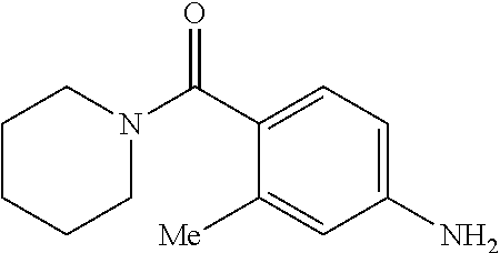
C1=C(N)C=C([Me])C(C(N2CCCCC2)=O)=C1
